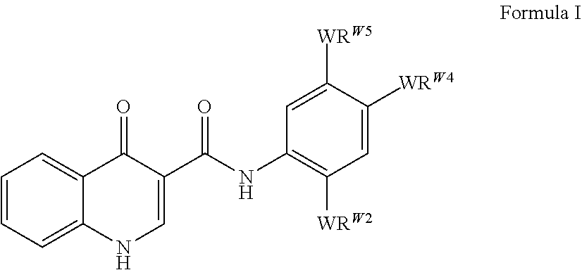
C1=CC=C2C(=C1)C(=O)C(C(=O)NC1=C([WRW2])C=C([WRW4])C([WRW5])=C1)=CN2
